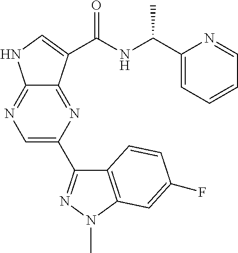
C12=NC(C3=NN(C)C4=C3C=CC(F)=C4)=CN=C1NC=C2C(NC(C1=CC=CC=N1)C)=O
